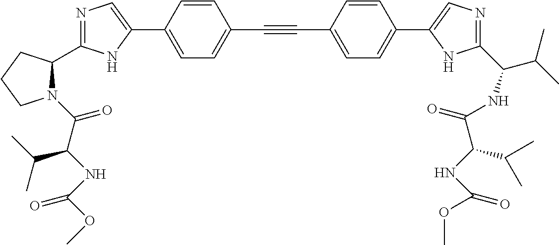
N1=C(C2N(C(C(NC(OC)=O)C(C)C)=O)CCC2)NC(C2=CC=C(C#CC3=CC=C(C4=CN=C(C(C(C)C)NC(=O)C(C(C)C)NC(OC)=O)N4)C=C3)C=C2)=C1
